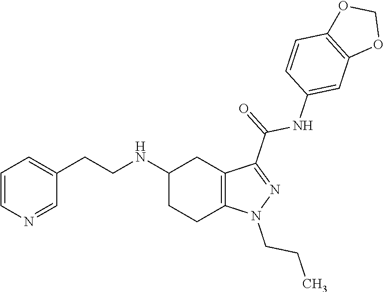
C1(NCCC2=CC=CN=C2)CCC2=C(C1)C(C(NC1=CC3=C(C=C1)OCO3)=O)=NN2CCC
